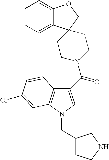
C1=CC=C2C(=C1)OCC21CCN(C(C2=CN(CC3CCNC3)C3=C2C=CC(Cl)=C3)=O)CC1
